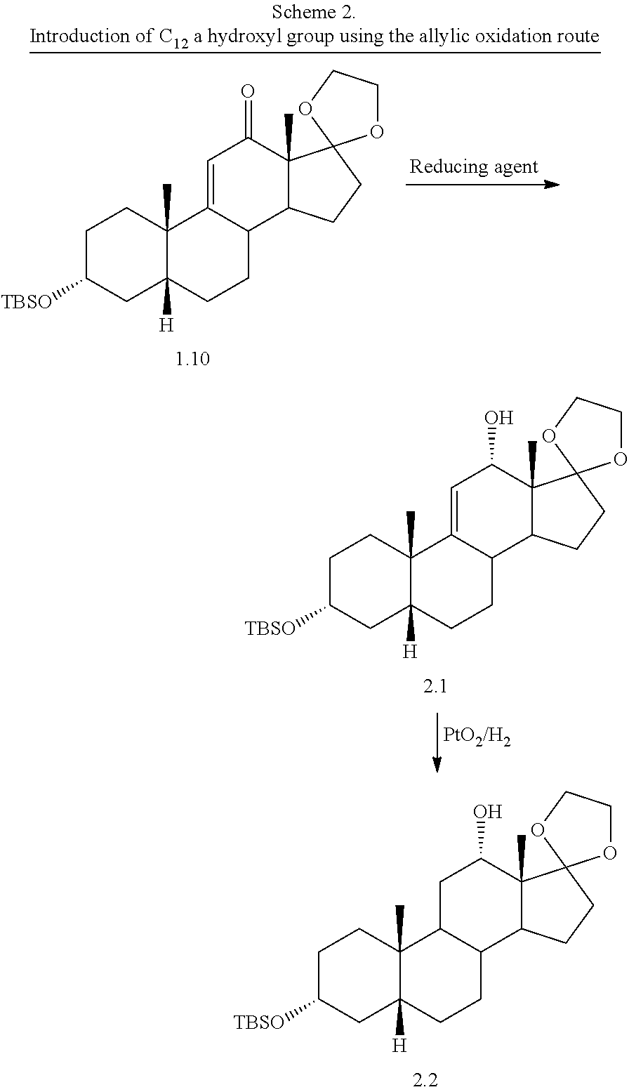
C1C([TBSO])CC2([H])C(C)(C1)C1C(CC2)C2C(C)(C(O)C1)C1(CC2)OCCO1.C1C([TBSO])CC2([H])C(C)(C1)C1=CC(=O)C3(C)C(C1CC2)CCC31OCCO1.C1C([TBSO])CC2([H])C(C)(C1)C1=CC(O)C3(C)C(C1CC2)CCC31OCCO1
